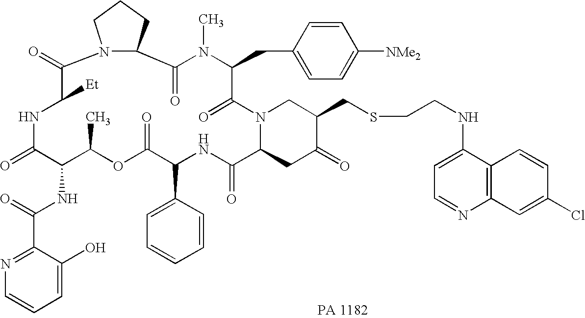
C1(CSCCNC2=CC=NC3=C2C=CC(Cl)=C3)CN2C(CC1=O)C(=O)NC(C1=CC=CC=C1)C(=O)OC(C)C(NC(C1=NC=CC=C1O)=O)C(=O)NC([Et])C(=O)N1C(C(=O)N(C)C(CC3=CC=C([NMe2])C=C3)C2=O)CCC1
